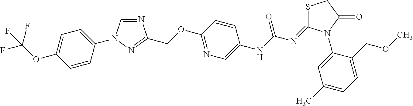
N1=CN(C2=CC=C(OC(F)(F)F)C=C2)N=C1COC1=NC=C(NC(N=C2SCC(=O)N2C2=CC(C)=CC=C2COC)=O)C=C1
